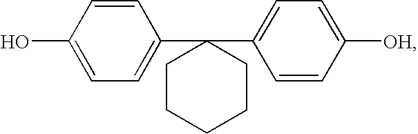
OC1=CC=C(C2(C3=CC=C([OH])C=C3)CCCCC2)C=C1
